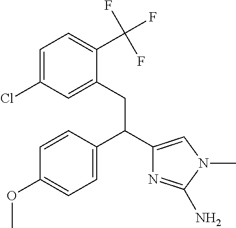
C1=CC(C(C2=CN(C)C(N)=N2)CC2=CC(Cl)=CC=C2C(F)(F)F)=CC=C1OC
